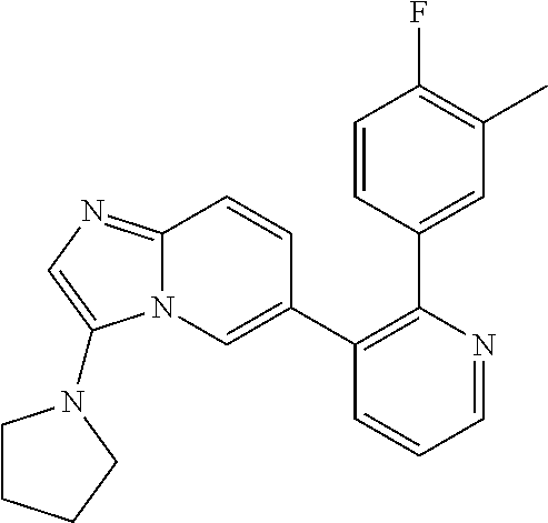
C1(C2=CN3C(=NC=C3N3CCCC3)C=C2)=C(C2=CC(C)=C(F)C=C2)N=CC=C1
